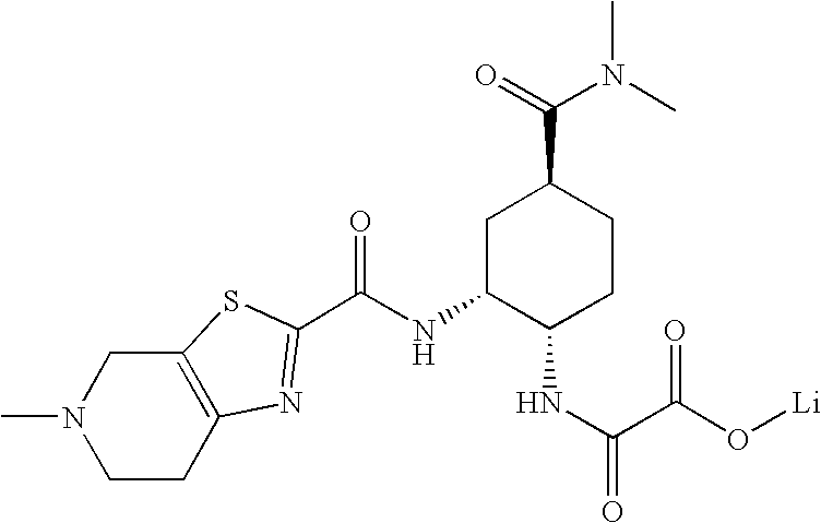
C1C(NC(=O)C2=NC3=C(CN(C)CC3)S2)C(NC(=O)C(O[Li])=O)CCC1C(=O)N(C)C
